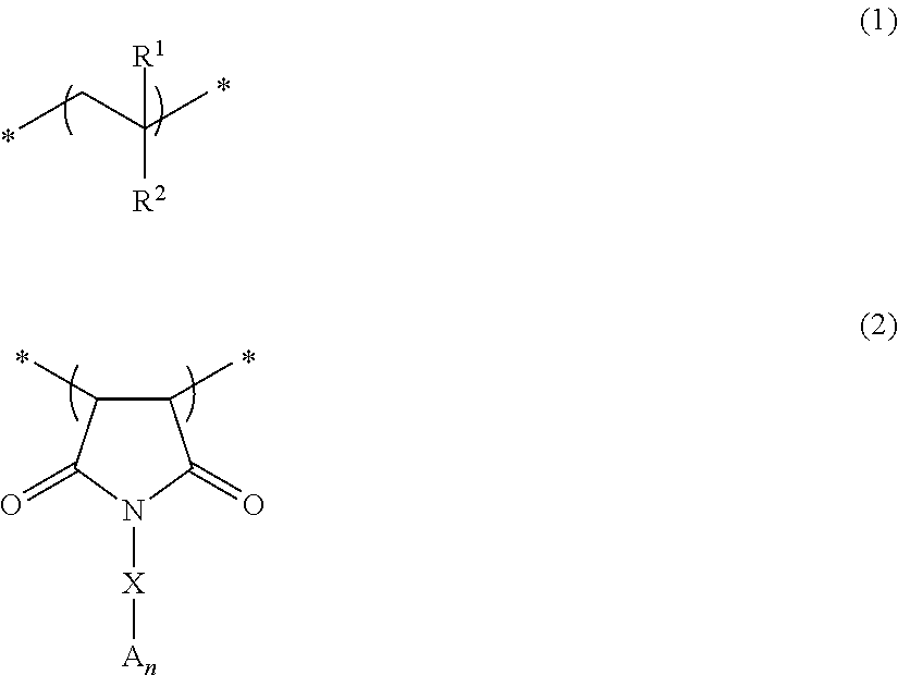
CCC(C)([R1])[R2].C1(C)C(C)C(=O)N([X][An])C1=O
